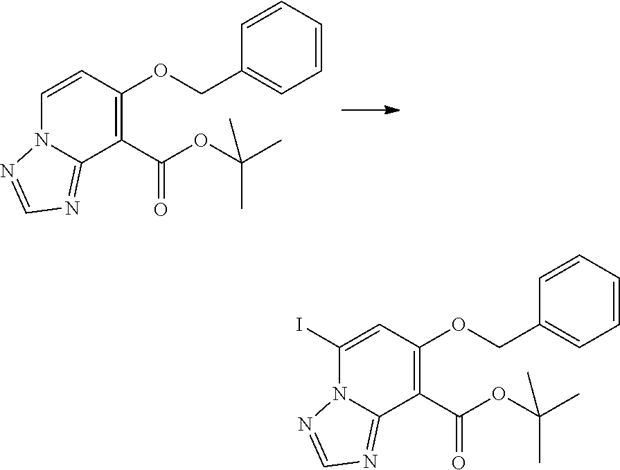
C1=CC(OCC2=CC=CC=C2)=C(C(OC(C)(C)C)=O)C2=NC=NN12.C1(I)=CC(OCC2=CC=CC=C2)=C(C(OC(C)(C)C)=O)C2=NC=NN12
